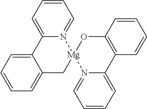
C12=CC=CC=C1C[Mg]1(N3=CC=CC=C23)OC2=C(C3=CC=CC=N13)C=CC=C2
